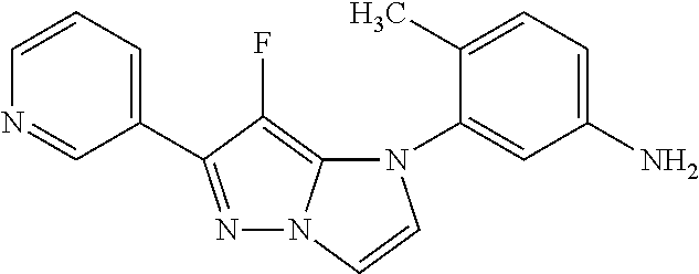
C1=CC=C(C2=NN3C(=C2F)N(C2=CC(N)=CC=C2C)C=C3)C=N1
